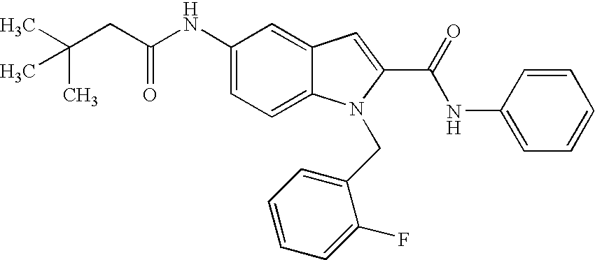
C1(NC(CC(C)(C)C)=O)=CC=C2C(=C1)C=C(C(=O)NC1=CC=CC=C1)N2CC1=CC=CC=C1F
